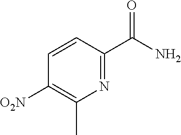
C1=CC([O2N])=C(C)N=C1C(N)=O
